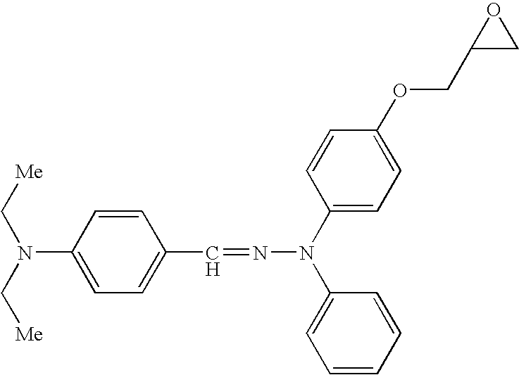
[Me]CN(C[Me])C1=CC=C(C=NN(C2=CC=CC=C2)C2=CC=C(OCC3CO3)C=C2)C=C1
